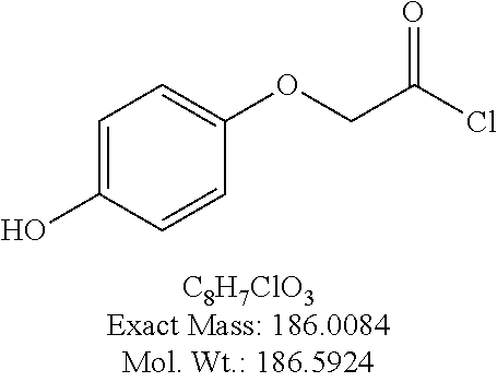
C1=C(O)C=CC(OCC(=O)Cl)=C1
